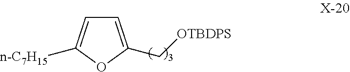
C1=C(C[OTBDPS])OC([n-C7H15])=C1
